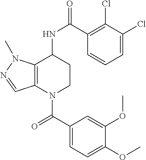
C1(C(=O)N2CCC(NC(=O)C3=C(Cl)C(Cl)=CC=C3)C3=C2C=NN3C)=CC=C(OC)C(OC)=C1
